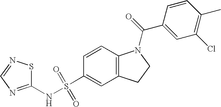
C1(NS(C2=CC3=C(C=C2)N(C(=O)C2=CC(Cl)=C(C)C=C2)CC3)(=O)=O)=NC=NS1
